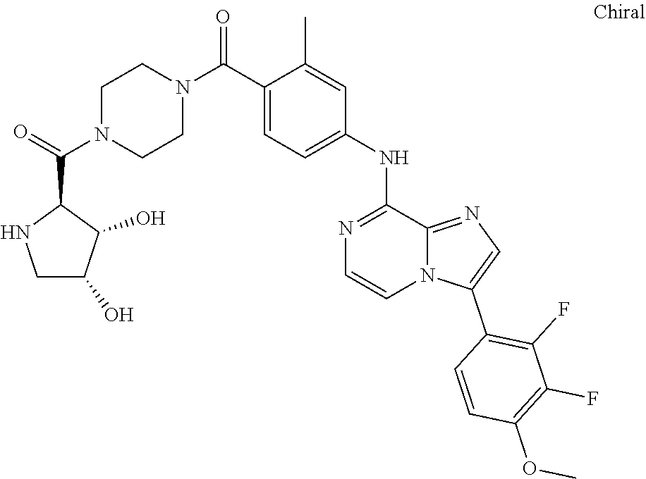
C1(C2=CN=C3N2C=CN=C3NC2=CC=C(C(N3CCN(C(C4C(O)C(O)CN4)=O)CC3)=O)C(C)=C2)=C(F)C(F)=C(OC)C=C1
